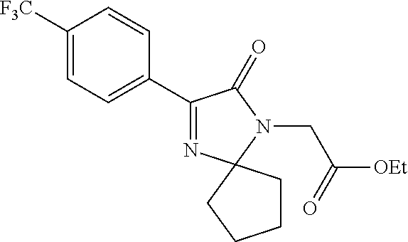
C1([F3C])=CC=C(C2=NC3(N(CC([OEt])=O)C2=O)CCCC3)C=C1
